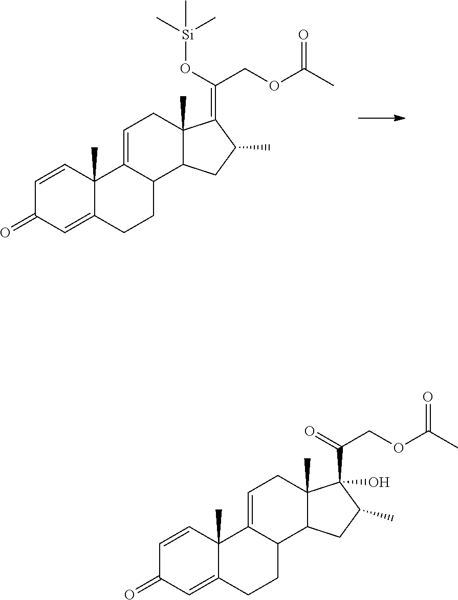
C1=CC2(C)C(=CC1=O)CCC1C2=CCC2(C)C1CC(C)C2=C(O[Si](C)(C)C)COC(C)=O.C1=CC2(C)C(=CC1=O)CCC1C2=CCC2(C)C1CC(C)C2(C(=O)COC(C)=O)O
